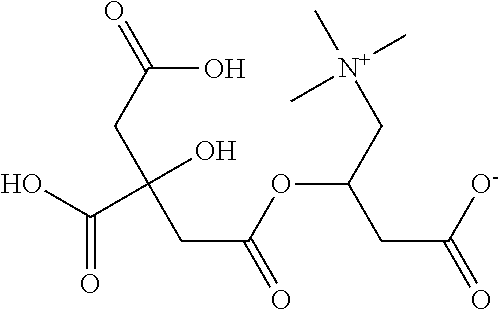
C(CC(=O)O)(CC(=O)OC(C[N+](C)(C)C)CC(=O)[O-])(O)C(O)=O
